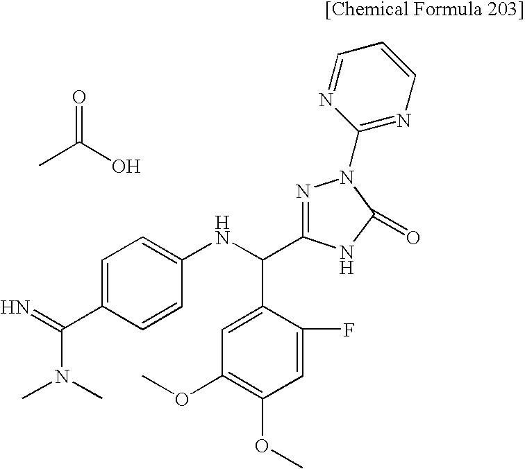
C1=C(C(=N)N(C)C)C=CC(NC(C2=CC(OC)=C(OC)C=C2F)C2=NN(C3=NC=CC=N3)C(=O)N2)=C1.CC(O)=O
